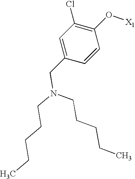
C1=C(CN(CCCCC)CCCCC)C=CC(O[X1])=C1Cl
